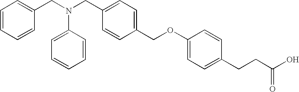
C1(CN(CC2=CC=C(COC3=CC=C(CCC(O)=O)C=C3)C=C2)C2=CC=CC=C2)=CC=CC=C1
